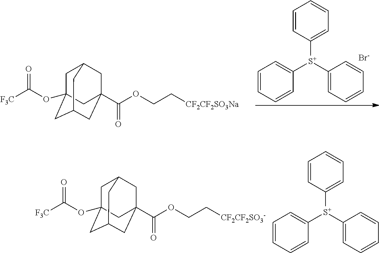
C1([S+](C2=CC=CC=C2)C2=CC=CC=C2)=CC=CC=C1.[Br-].C1C2(OC([F3C])=O)CC3CC(C(=O)OCC[CF2CF2SO3Na])(CC1C3)C2.C1C2(OC([F3C])=O)CC3CC(C(=O)OCC[CF2CF2SO3-])(CC1C3)C2.C1([S+](C2=CC=CC=C2)C2=CC=CC=C2)=CC=CC=C1
